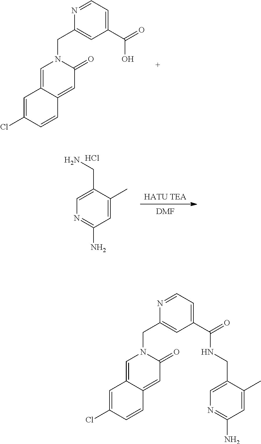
C1=C2C(=CC(=O)N1CC1=CC(C(O)=O)=CC=N1)C=CC(Cl)=C2.[DMF].[HATU TEA].Cl.NCC1=CN=C(N)C=C1C.C1=C2C(=CC(=O)N1CC1=CC(C(NCC3=CN=C(N)C=C3C)=O)=CC=N1)C=CC(Cl)=C2
